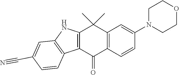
C12=C(C=CC(N3CCOCC3)=C1)C(=O)C1=C(C2(C)C)NC2=C1C=CC(C#N)=C2
